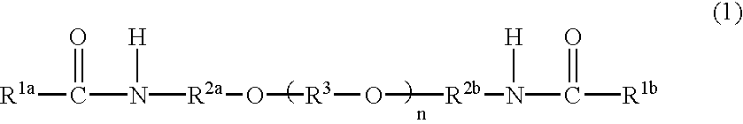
[R1a]C(=O)N([H])[R2a]O[R3]O[R2b]N([H])C(=O)[R1b]
